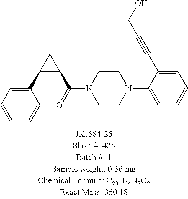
C1(C2C(C(N3CCN(C4=CC=CC=C4C#CCO)CC3)=O)C2)=CC=CC=C1
